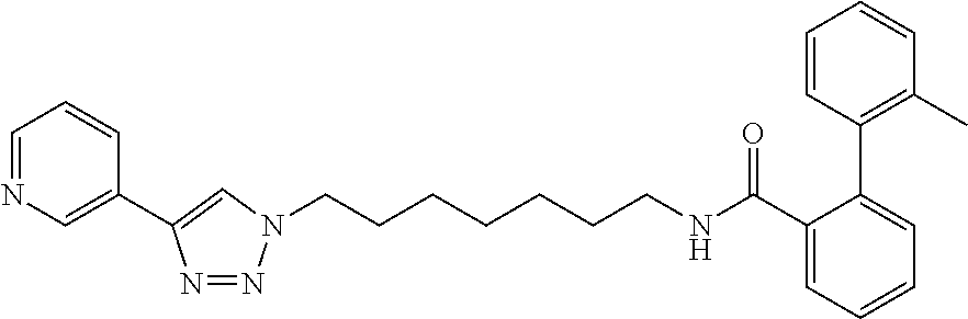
C1=NC=C(C2=CN(CCCCCCCNC(=O)C3=CC=CC=C3C3=C(C)C=CC=C3)N=N2)C=C1
